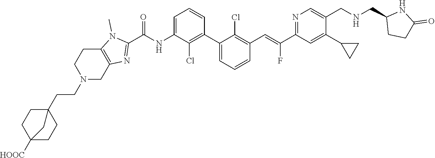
C1(C2=CC=CC(C=C(C3=NC=C(CNCC4CCC(=O)N4)C(C4CC4)=C3)F)=C2Cl)=C(Cl)C(NC(C2=NC3=C(N2C)CCN(CCC24CCC([HOOC])(CC2)C4)C3)=O)=CC=C1
